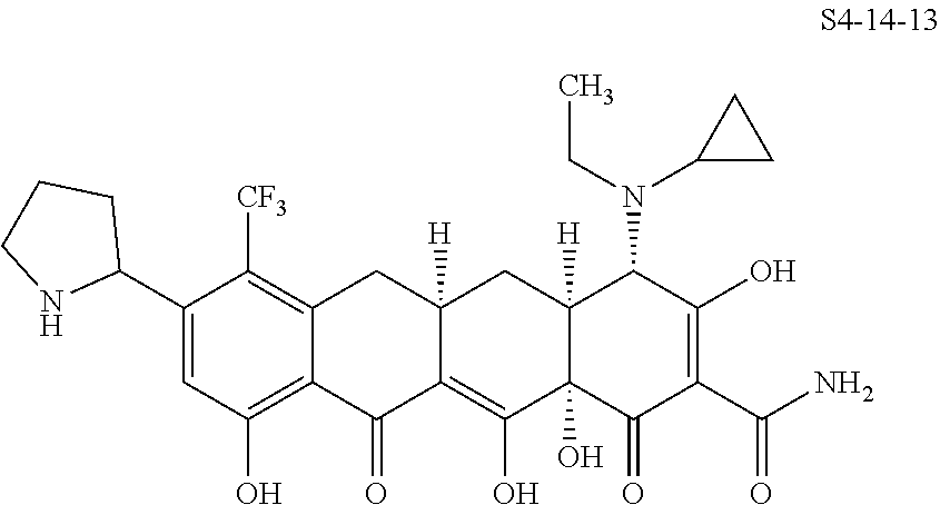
C1(C2CCCN2)=CC(O)=C2C(=C1[CF3])CC1([H])C(=C(O)C3(O)C([H])(C1)C(N(C1CC1)CC)C(O)=C(C(N)=O)C3=O)C2=O
